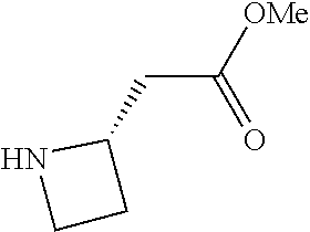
N1CCC1CC([OMe])=O
